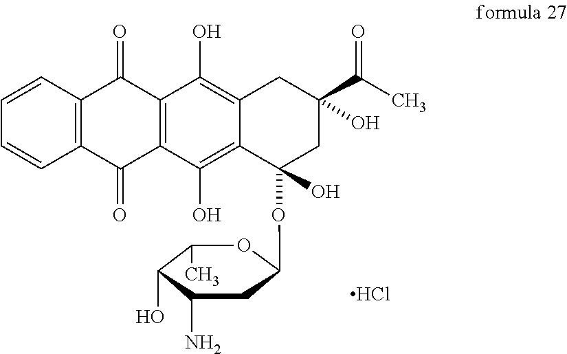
Cl.C12=C(C=CC=C1)C(=O)C1=C(C2=O)C(O)=C2C(=C1O)CC(C(C)=O)(O)CC2(OC1CC(N)C(O)C(C)O1)O
